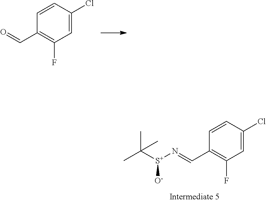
C1=CC(C=N[S+](C(C)(C)C)[O-])=C(F)C=C1Cl.C1=CC(C=O)=C(F)C=C1Cl
